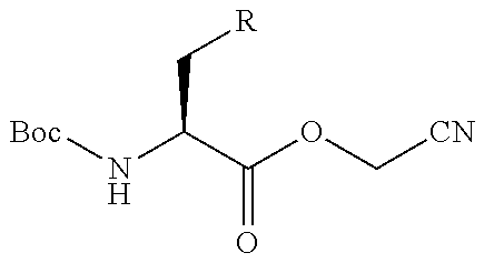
[Boc]NC(C[R])C(=O)OC[CN]
